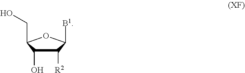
C1([R2])C(O)C(CO)OC1[B1]
